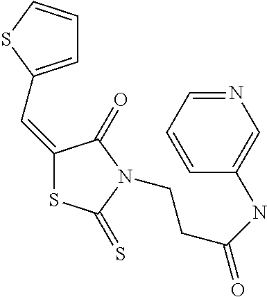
C1=C(C=C2SC(=S)N(CCC(=O)NC3=CN=CC=C3)C2=O)SC=C1
